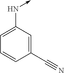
C1=C(C#N)C=CC=C1N->C
